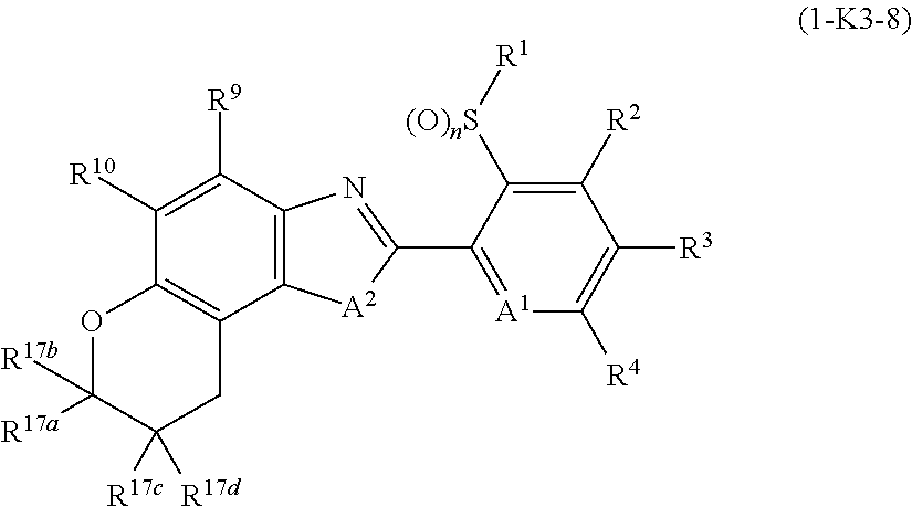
C1([R10])=C([R9])C2=C(C3=C1OC([R17a])([R17b])C([R17c])([R17d])C3)[A2]C(C1=[A1]C([R4])=C([R3])C([R2])=C1[(O)nS][R1])=N2
